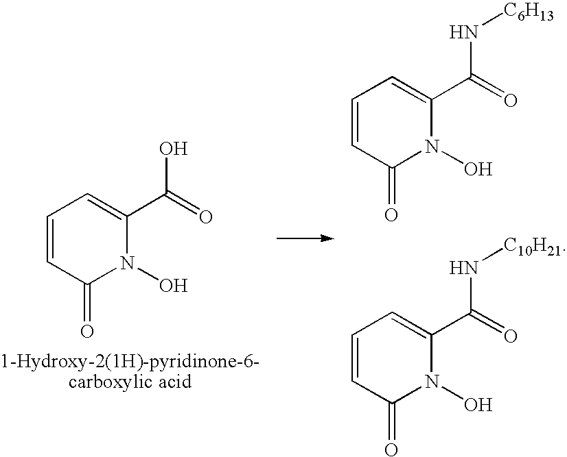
C1=CC(=O)N(O)C(C(=O)O)=C1.C1=CC(=O)N(O)C(C(=O)N[C6H13])=C1.C1=CC(=O)N(O)C(C(=O)N[C10H21])=C1
